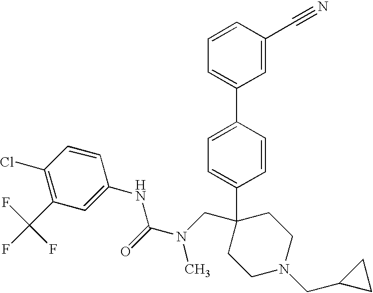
C1=CC(C2=CC=CC(C#N)=C2)=CC=C1C1(CN(C(NC2=CC(C(F)(F)F)=C(Cl)C=C2)=O)C)CCN(CC2CC2)CC1
